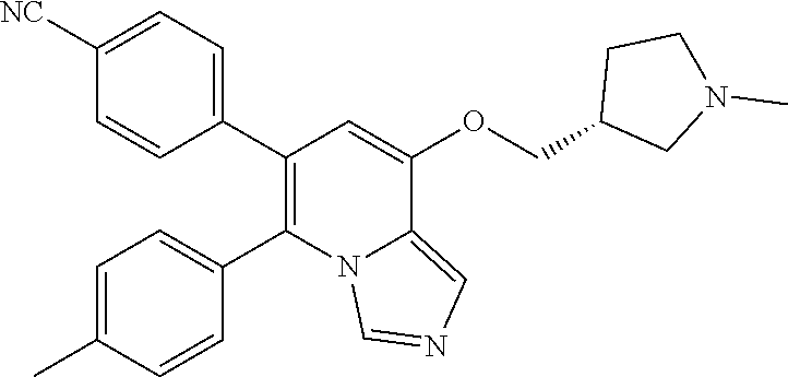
C1=CC(C2=C(C3=CC=C(C)C=C3)N3C(=CN=C3)C(OCC3CN(C)CC3)=C2)=CC=C1[NC]
